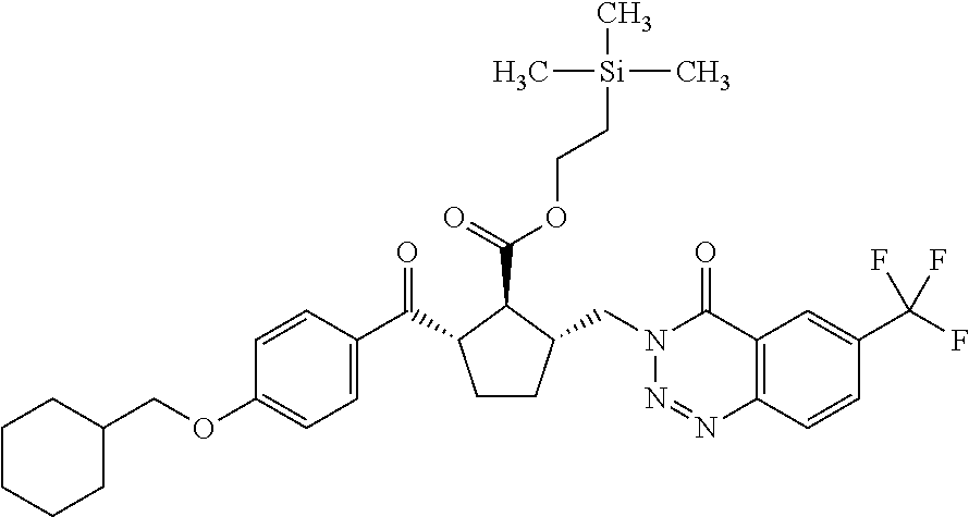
C1(OCC2CCCCC2)=CC=C(C(C2CCC(CN3N=NC4=C(C3=O)C=C(C(F)(F)F)C=C4)C2C(=O)OCC[Si](C)(C)C)=O)C=C1
